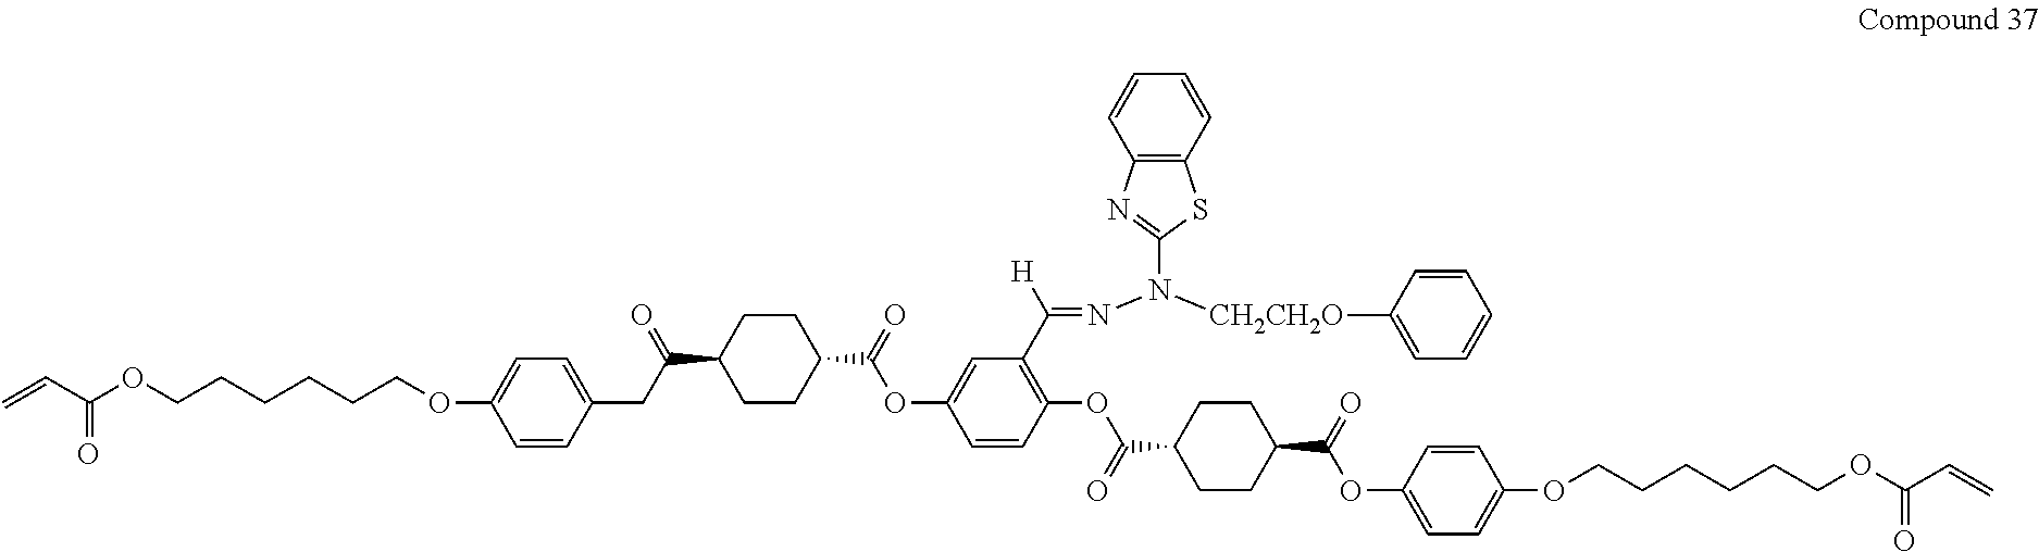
C=CC(OCCCCCCOC1=CC=C(CC(C2CCC(C(=O)OC3=CC(C(=NN(C4=NC5=C(S4)C=CC=C5)[CH2CH2O]C4=CC=CC=C4)[H])=C(OC(C4CCC(C(OC5=CC=C(OCCCCCCOC(C=C)=O)C=C5)=O)CC4)=O)C=C3)CC2)=O)C=C1)=O
